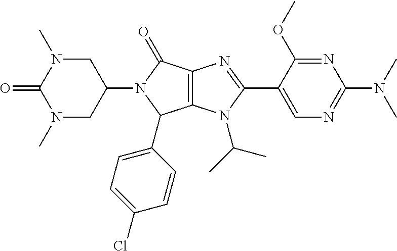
C12=C(N(C(C)C)C(C3=CN=C(N(C)C)N=C3OC)=N1)C(C1=CC=C(Cl)C=C1)N(C1CN(C)C(=O)N(C)C1)C2=O
